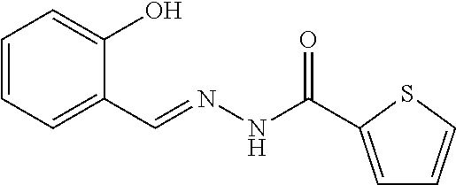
C1=CC=C(C=NNC(=O)C2=CC=CS2)C(O)=C1
